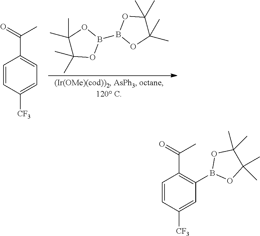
B1(B2OC(C)(C)C(C)(C)O2)OC(C)(C)C(C)(C)O1.C(C1=CC=C([CF3])C=C1)(=O)C.C(C1=C(B2OC(C)(C)C(C)(C)O2)C=C([CF3])C=C1)(=O)C
